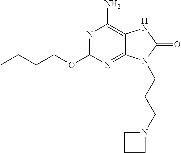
N1=C(OCCCC)N=C2C(=C1N)NC(=O)N2CCCN1CCC1
